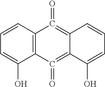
C1=C(O)C2=C(=O)C3=C(C(=O)=C2C=C1)C=CC=C3O
